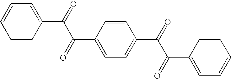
C1=C(C(C(C2=CC=CC=C2)=O)=O)C=CC(C(=O)C(C2=CC=CC=C2)=O)=C1
